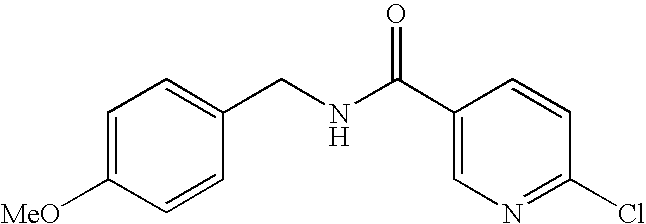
C1=C([MeO])C=CC(CNC(C2=CN=C(Cl)C=C2)=O)=C1
